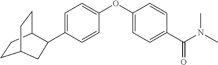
C1=C(C2C3CCC(CC3)C2)C=CC(OC2=CC=C(C(N(C)C)=O)C=C2)=C1
